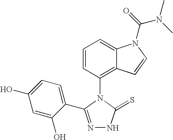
N1=C(C2=CC=C(O)C=C2O)N(C2=C3C(=CC=C2)N(C(=O)N(C)C)C=C3)C(=S)N1
